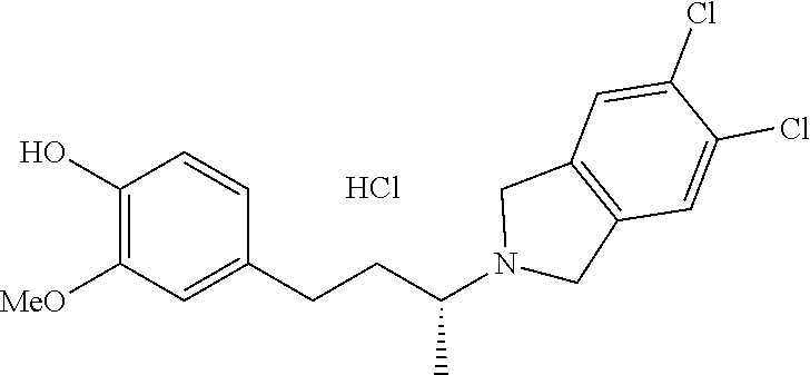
C1(O)=C([MeO])C=C(CCC(N2CC3=C(C2)C=C(Cl)C(Cl)=C3)C)C=C1.Cl
